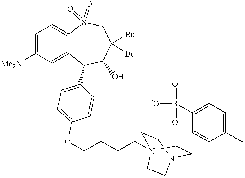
C1=C([Me2N])C=C2C(=C1)S(=O)(=O)CC([Bu])([Bu])C(O)C2C1=CC=C(OCCCC[N+]23CCN(CC2)CC3)C=C1.S([-O])(=O)(=O)C1=CC=C(C)C=C1
